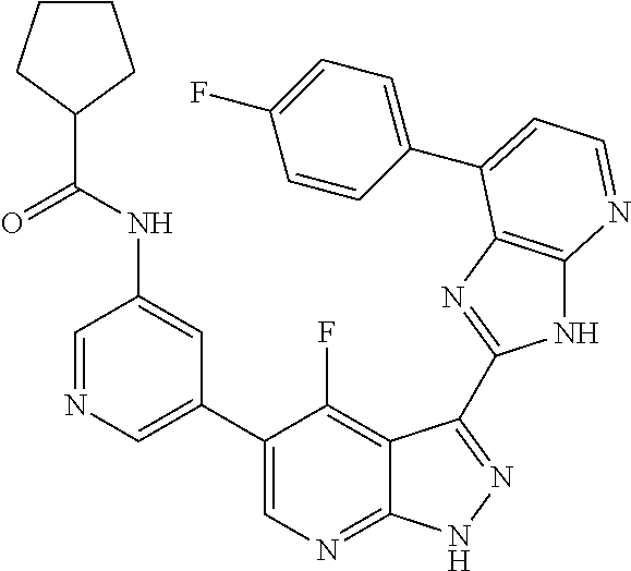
C1=NC=C(C2=CN=C3C(=C2F)C(C2=NC4=C(N2)N=CC=C4C2=CC=C(F)C=C2)=NN3)C=C1NC(C1CCCC1)=O
